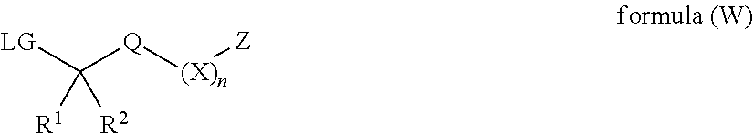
[LG]C([Q][(X)n][Z])([R2])[R1]
